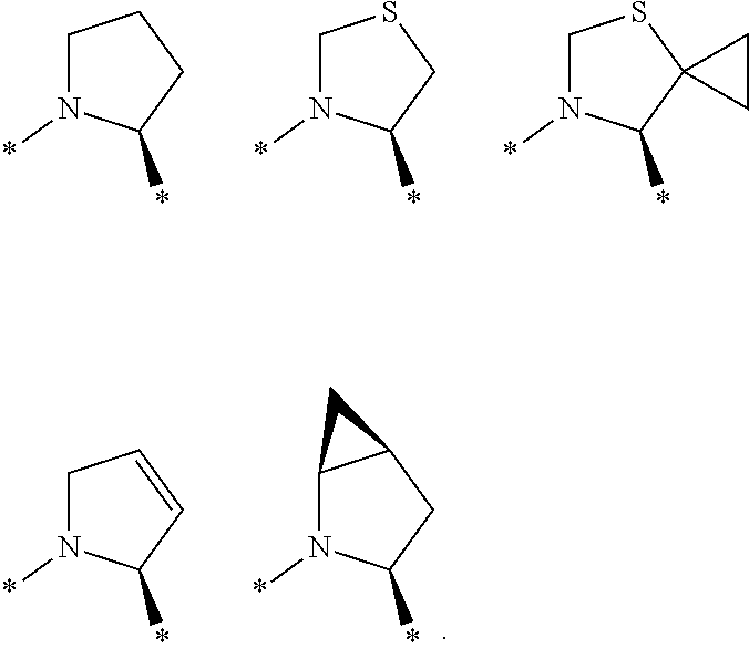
C1N(*)C(*)CC1.C1N(*)C(*)CS1.C1N(*)C(*)C2(S1)CC2.C1N(*)C(*)C=C1.C12N(*)C(*)CC1C2
